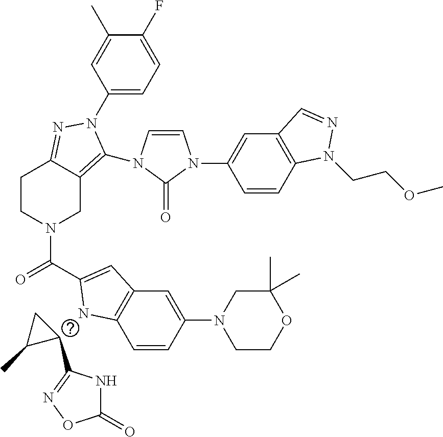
C1(C2=NOC(=O)N2)CC1C.C1(N2C(N3C=CN(C4=CC5=C(C=C4)N(CCOC)N=C5)C3=O)=C3CN(C(=O)C4=CC5=C(C=CC(N6CCOC(C)(C)C6)=C5)N4)CCC3=N2)=CC=C(F)C(C)=C1
